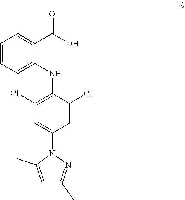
C1=CC=C(NC2=C(Cl)C=C(N3C(C)=CC(C)=N3)C=C2Cl)C(C(O)=O)=C1
